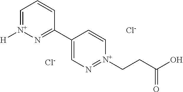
C1=[N+]([H])N=C(C2=CN=[N+](CCC(O)=O)C=C2)C=C1.[Cl-].[Cl-]
